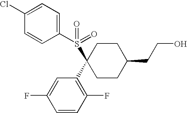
C1(Cl)=CC=C(S(C2(C3=C(F)C=CC(F)=C3)CCC(CCO)CC2)(=O)=O)C=C1
